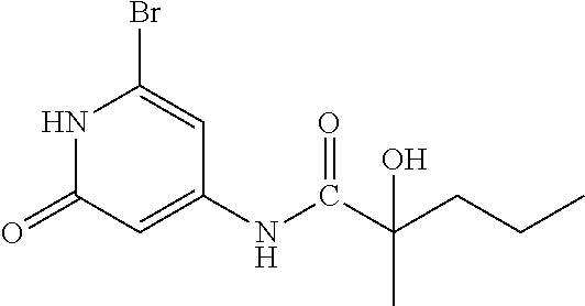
N1C(=O)C=C(NC(C(CCC)(O)C)=O)C=C1Br
